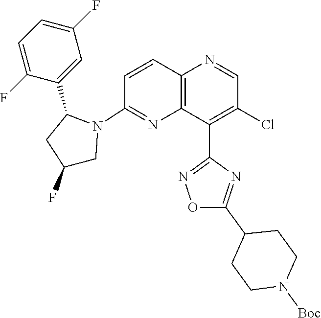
C1=C(F)C(C2CC(F)CN2C2=NC3=C(C=C2)N=CC(Cl)=C3C2=NOC(C3CCN([Boc])CC3)=N2)=CC(F)=C1
